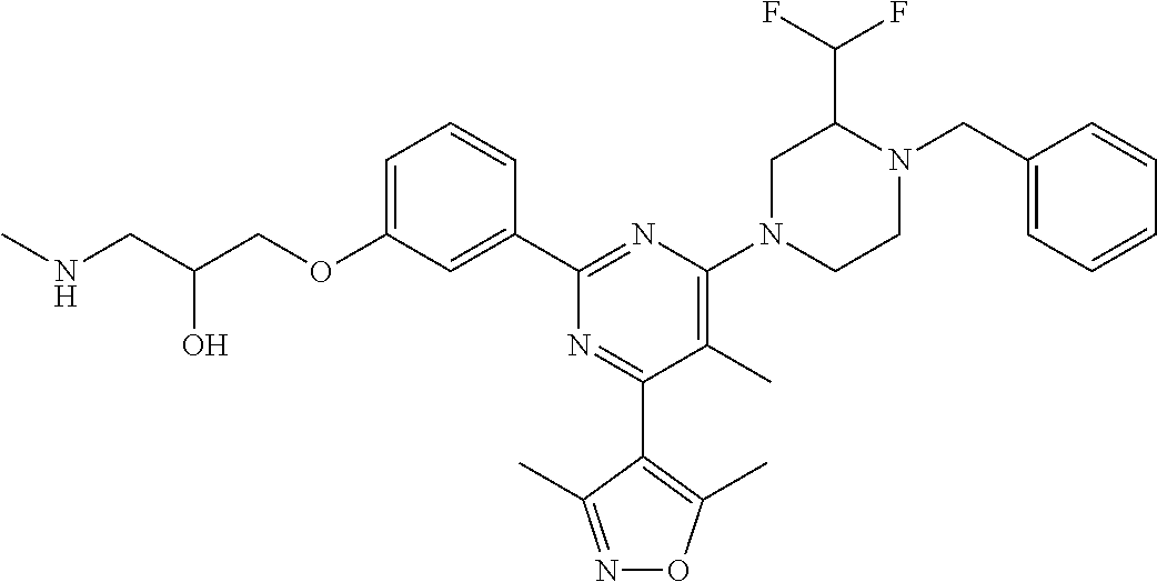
C1=C(OCC(CNC)O)C=C(C2=NC(N3CCN(CC4=CC=CC=C4)C(C(F)F)C3)=C(C)C(C3=C(C)ON=C3C)=N2)C=C1
